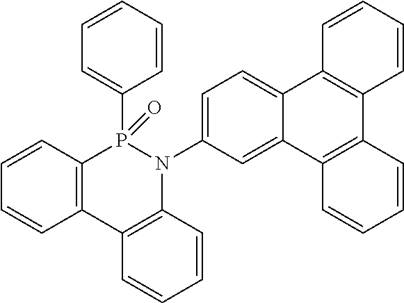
C12=C(C3=C(N(C4=CC=C5C(=C4)C4=C(C6=C5C=CC=C6)C=CC=C4)P1(=O)C1=CC=CC=C1)C=CC=C3)C=CC=C2
